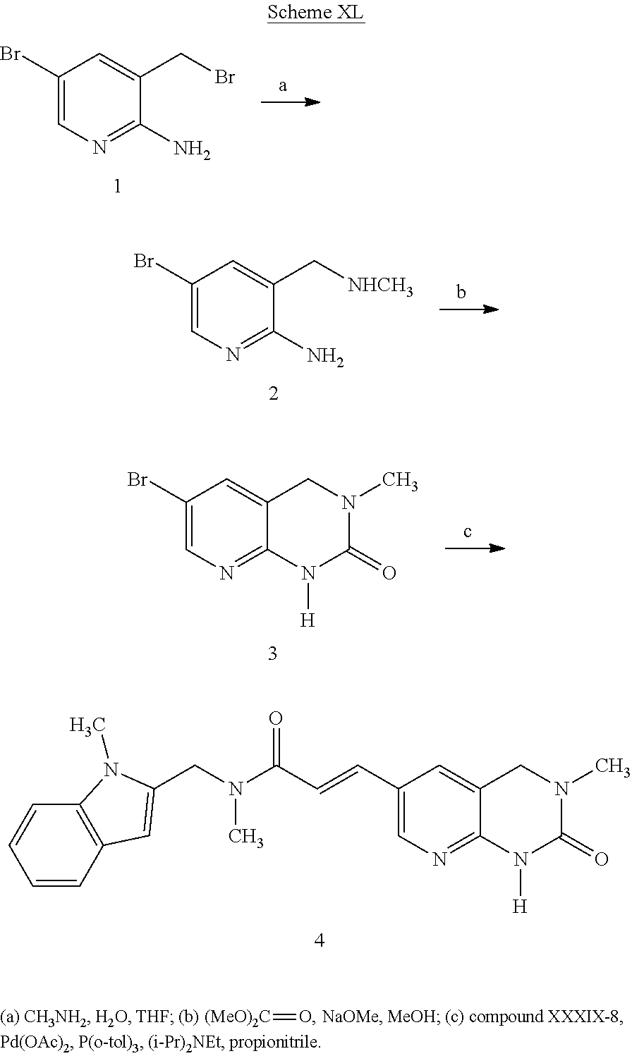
C1(C=CC(N(CC2=CC3=C(C=CC=C3)N2C)C)=O)=CN=C2C(=C1)CN(C)C(=O)N2[H].C1(Br)=CN=C(N)C(CBr)=C1.C1(Br)=CN=C(N)C(C[NHCH3])=C1.C1(Br)=CN=C2C(=C1)CN(C)C(=O)N2[H].[(MeO)2C]=O
